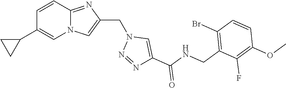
N12C(=NC(CN3N=NC(C(NCC4=C(Br)C=CC(OC)=C4F)=O)=C3)=C1)C=CC(C1CC1)=C2
